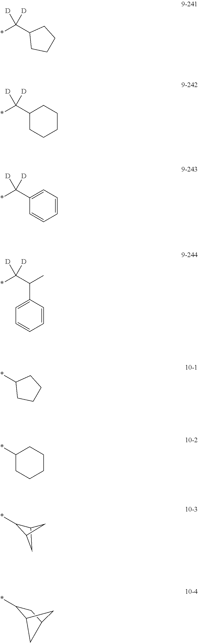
*C1C2CC1C2.C(C1CCCC1)(*)([D])[D].C(C1CCCCC1)(*)([D])[D].C(C1=CC=CC=C1)(*)([D])[D].C(C(C1=CC=CC=C1)C)(*)([D])[D].*C1CCCC1.*C1CCCCC1.*C1C2CC(C1)C2
